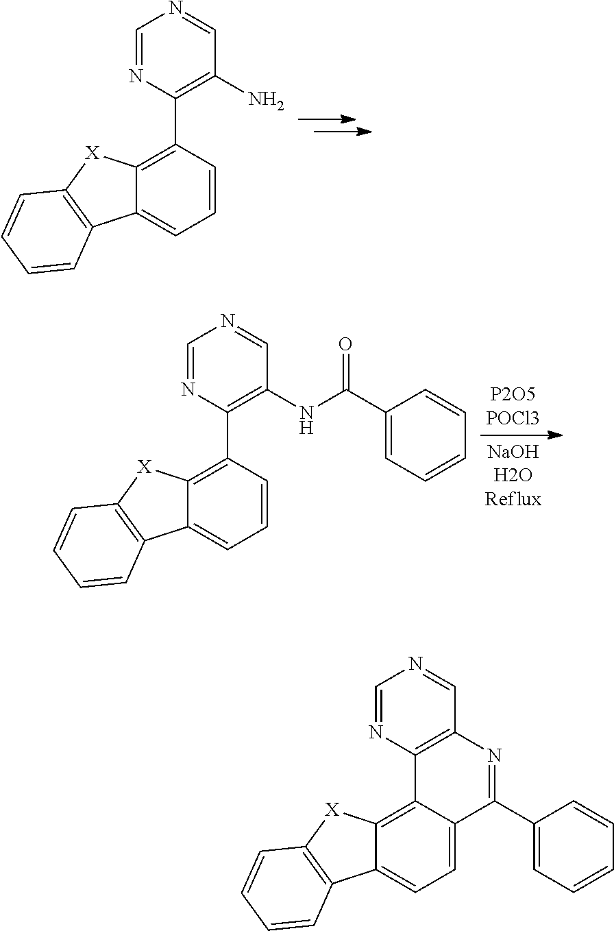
C12=C(C3=C(N)C=NC=N3)C=CC=C1C1=C([X]2)C=CC=C1.C12=C(C3=C(NC(C4=CC=CC=C4)=O)C=NC=N3)C=CC=C1C1=C([X]2)C=CC=C1.C12=C3C(=CC=C1C1=C([X]2)C=CC=C1)C(C1=CC=CC=C1)=NC1=C3N=CN=C1
